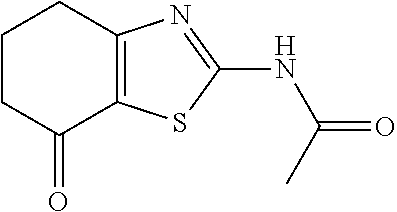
C1CC(=O)C2=C(C1)N=C(NC(=O)C)S2
